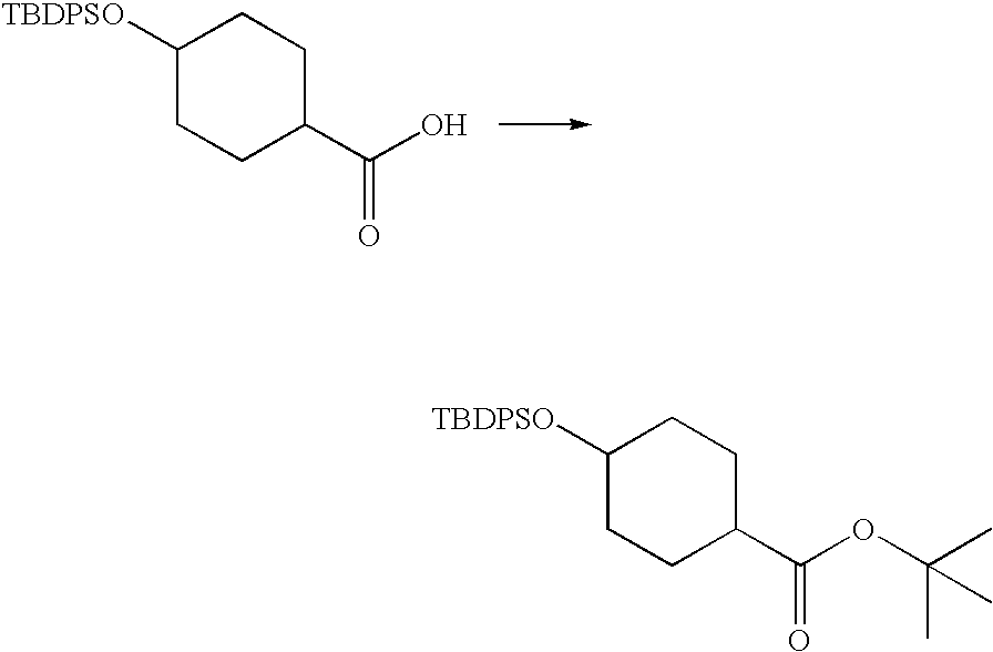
C1([TBDPSO])CCC(C(O)=O)CC1.C1([TBDPSO])CCC(C(OC(C)(C)C)=O)CC1
